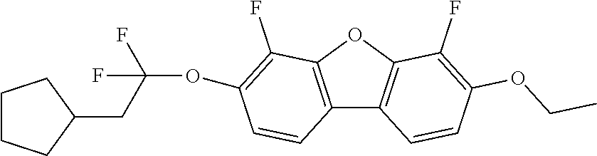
C12=C(OC3=C1C=CC(OCC)=C3F)C(F)=C(OC(F)(CC1CCCC1)F)C=C2
